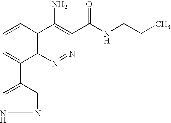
C1=CC2=C(C(C3=CNN=C3)=C1)N=NC(C(NCCC)=O)=C2N
